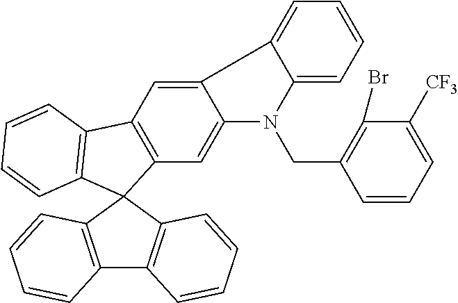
C12=CC3=C(C=C1N(CC1=C(Br)C([CF3])=CC=C1)C1=CC=CC=C21)C1(C2=C3C=CC=C2)C2=C(C3=C1C=CC=C3)C=CC=C2
